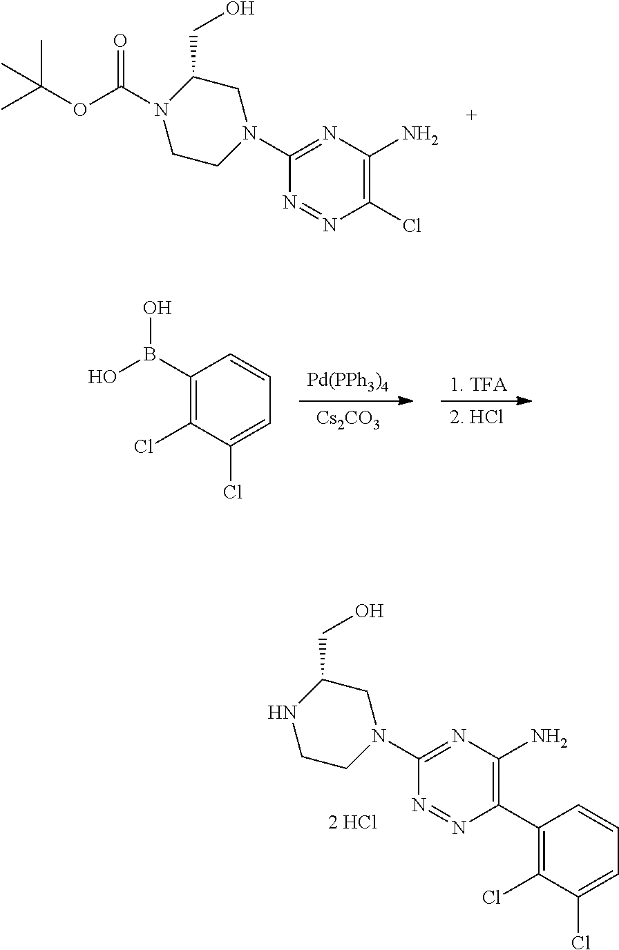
N1=NC(Cl)=C(N)N=C1N1CC(CO)N(C(OC(C)(C)C)=O)CC1.[Pd(PPh3)4].[Cs2CO3].[1. TFA].[2. HCl].C1(B(O)O)=C(Cl)C(Cl)=CC=C1.N1=NC(C2=C(Cl)C(Cl)=CC=C2)=C(N)N=C1N1CC(CO)NCC1
